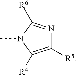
C1([R5])=C([R4])N(C)C([R6])=N1
